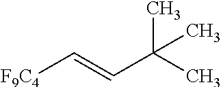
[F9C4]C=CC(C)(C)C
